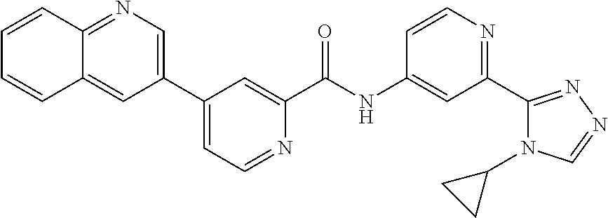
C1(C2=CN=C3C(=C2)C=CC=C3)=CC=NC(C(NC2=CC(C3=NN=CN3C3CC3)=NC=C2)=O)=C1
